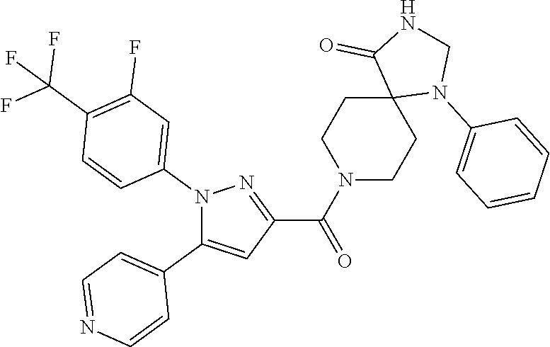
N1(C2=CC(F)=C(C(F)(F)F)C=C2)C(C2=CC=NC=C2)=CC(C(N2CCC3(CC2)N(C2=CC=CC=C2)CNC3=O)=O)=N1
